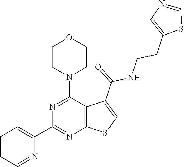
C1=CC=NC(C2=NC3=C(C(N4CCOCC4)=N2)C(C(=O)NCCC2=CN=CS2)=CS3)=C1
